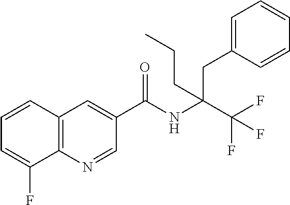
C1=CC2=C(C(F)=C1)N=CC(C(NC(C(F)(F)F)(CC1=CC=CC=C1)CCC)=O)=C2
